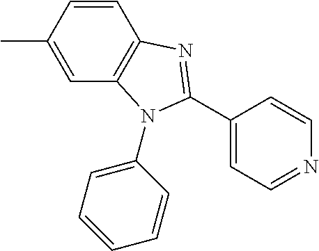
C1(C)=CC2=C(C=C1)N=C(C1=CC=NC=C1)N2C1=CC=CC=C1
